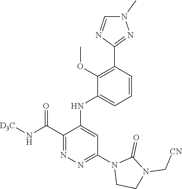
C1(C(N[D3C])=O)=NN=C(N2CCN(C[CN])C2=O)C=C1NC1=CC=CC(C2=NN(C)C=N2)=C1OC
